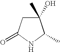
N1C(C)C(C)(O)CC1=O
